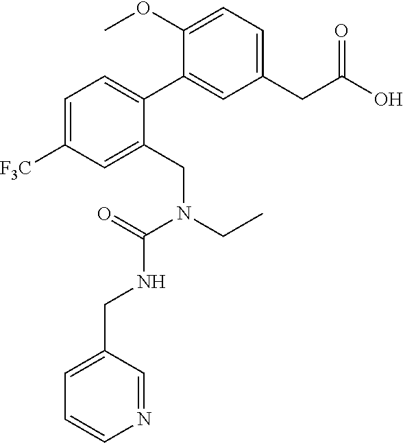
C1(CC(O)=O)=CC=C(OC)C(C2=CC=C([F3C])C=C2CN(CC)C(=O)NCC2=CC=CN=C2)=C1
